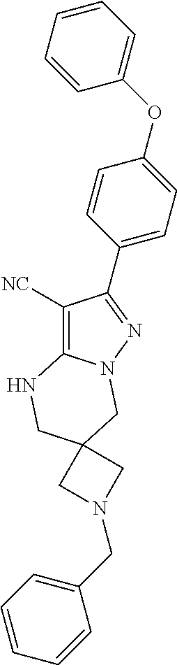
C1([NC])=C2N(N=C1C1=CC=C(OC3=CC=CC=C3)C=C1)CC1(CN2)CN(CC2=CC=CC=C2)C1
